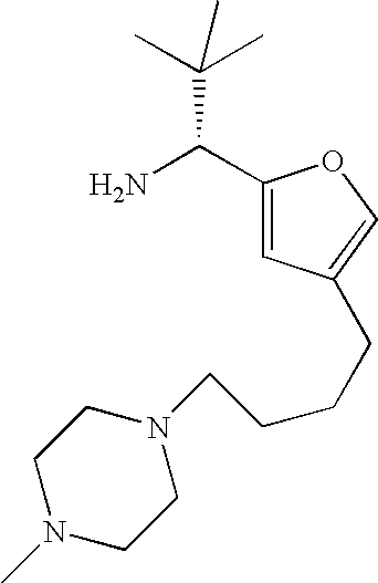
C1(C(N)C(C)(C)C)=CC(CCCCN2CCN(C)CC2)=CO1
